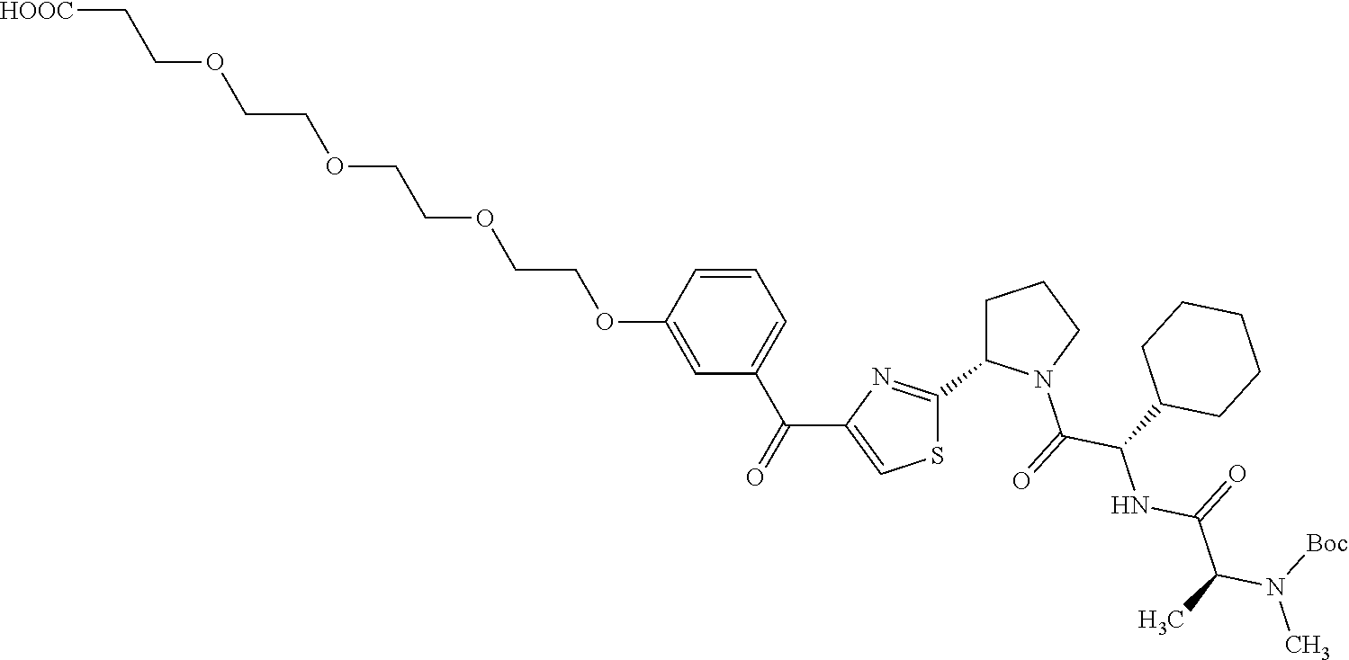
C1=CC(OCCOCCOCCOCC[HOOC])=CC(C(=O)C2=CSC(C3N(C(=O)C(C4CCCCC4)NC(C(C)N([Boc])C)=O)CCC3)=N2)=C1
